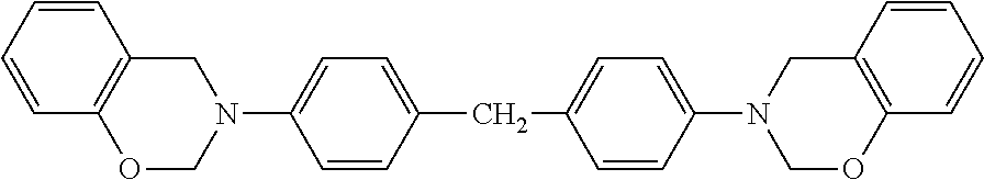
C1=CC=CC2=C1OCN(C1=CC=C(CC3=CC=C(N4COC5=C(C=CC=C5)C4)C=C3)C=C1)C2
